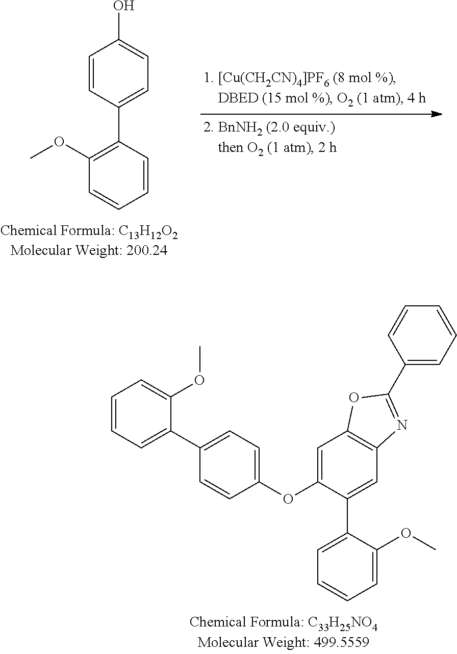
C1=CC(C2=C(OC)C=CC=C2)=CC=C1O.C1=C(OC2=CC=C(C3=CC=CC=C3OC)C=C2)C(C2=CC=CC=C2OC)=CC2=C1OC(C1=CC=CC=C1)=N2
